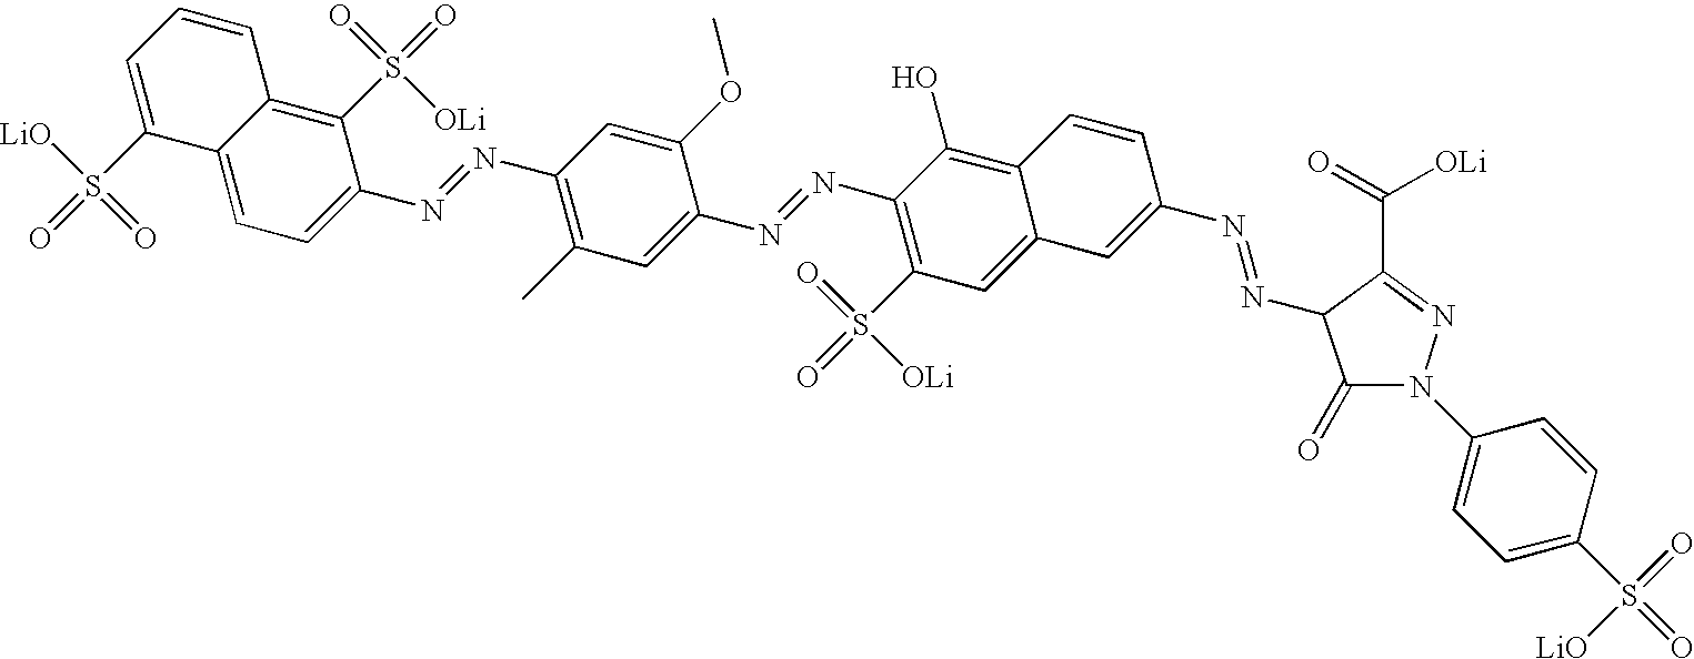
C1(S([LiO])(=O)=O)=CC=CC2=C(S(=O)(=O)[OLi])C(N=NC3=C(C)C=C(N=NC4=C(S(=O)(=O)[OLi])C=C5C(=C4O)C=CC(N=NC4C(=O)N(C6=CC=C(S(=O)([LiO])=O)C=C6)N=C4C(=O)[OLi])=C5)C(OC)=C3)=CC=C12
